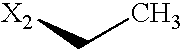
CC[X2]
